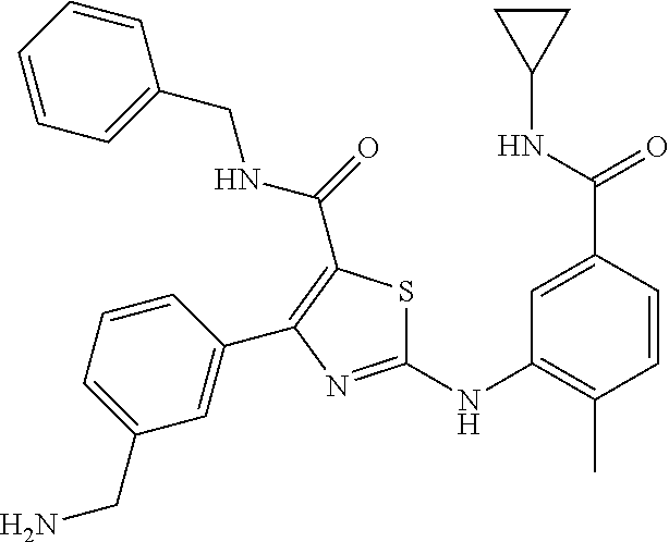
C1(NC2=C(C)C=CC(C(NC3CC3)=O)=C2)=NC(C2=CC(CN)=CC=C2)=C(C(=O)NCC2=CC=CC=C2)S1
